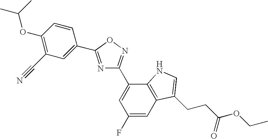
N1=C(C2=CC(C#N)=C(OC(C)C)C=C2)ON=C1C1=CC(F)=CC2=C1NC=C2CCC(OCC)=O
